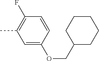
C1=C(OCC2CCCCC2)C=CC(F)=C1C
